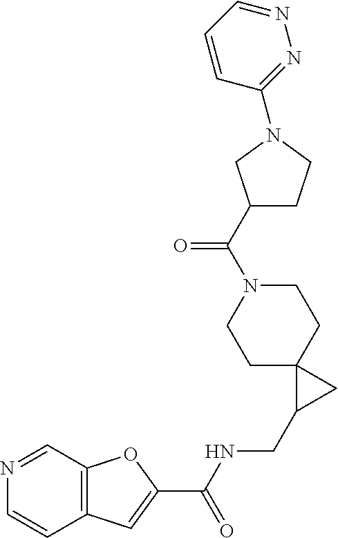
C12=C(C=NC=C1)OC(C(NCC1CC13CCN(C(=O)C1CCN(C4=NN=CC=C4)C1)CC3)=O)=C2
